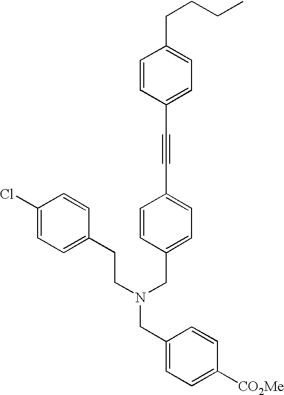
C1(Cl)=CC=C(CCN(CC2=CC=C(C#CC3=CC=C(CCCC)C=C3)C=C2)CC2=CC=C([CO2Me])C=C2)C=C1
